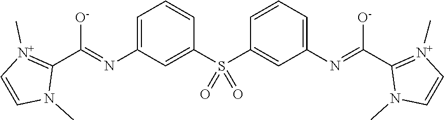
[O-]C(=NC1=CC=CC(S(C2=CC(N=C(C3=[N+](C)C=CN3C)[O-])=CC=C2)(=O)=O)=C1)C1=[N+](C)C=CN1C
